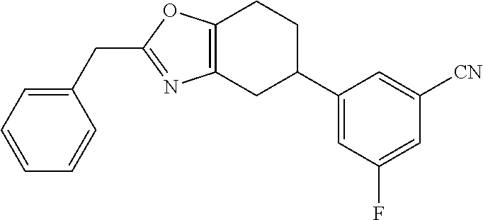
C(C1=NC2=C(CCC(C3=CC(F)=CC([CN])=C3)C2)O1)C1=CC=CC=C1
